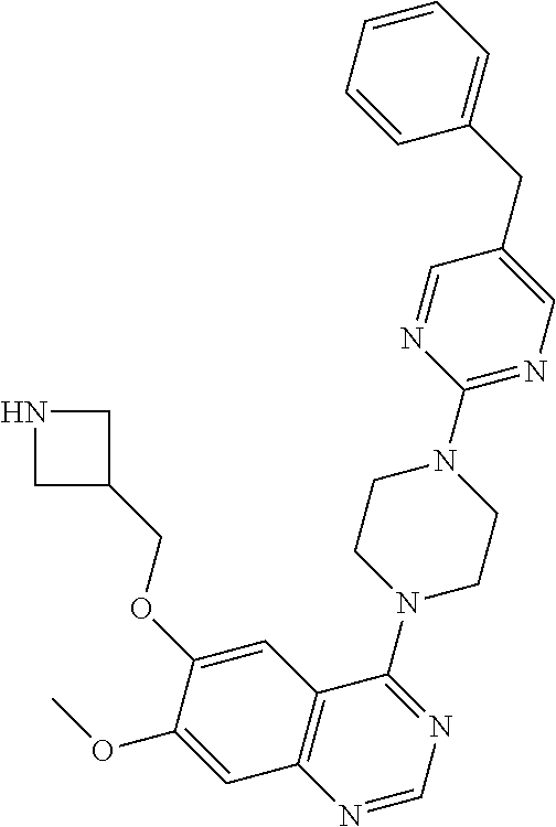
C1=CC=CC(CC2=CN=C(N3CCN(C4=NC=NC5=C4C=C(OCC4CNC4)C(OC)=C5)CC3)N=C2)=C1
